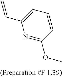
C1=CC(OC)=NC(C=C)=C1
